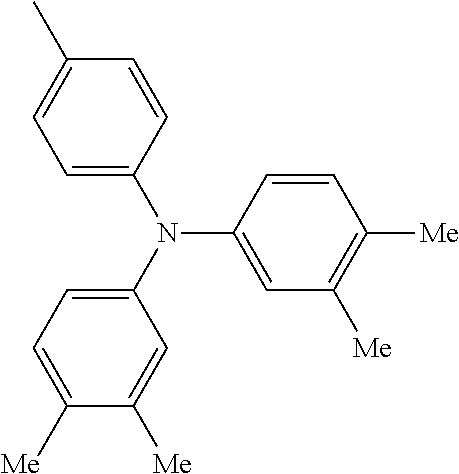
C1=C(N(C2=CC=C([Me])C([Me])=C2)C2=CC([Me])=C([Me])C=C2)C=CC(C)=C1
